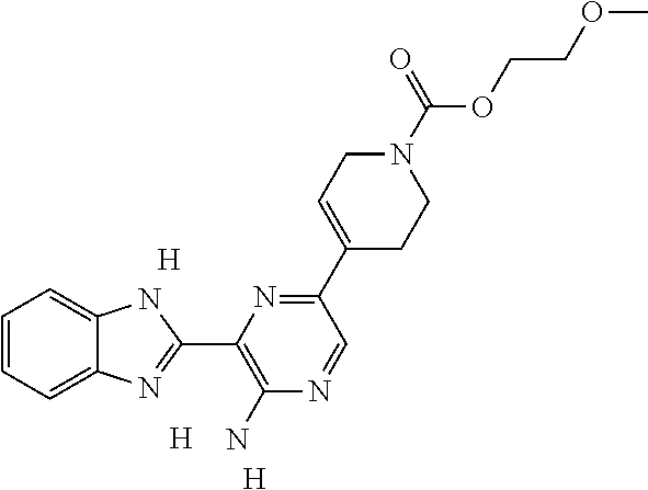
[H].[H].[H].C1=CC=C2C(=C1)NC(C1=C(N)N=CC(C3=CCN(C(=O)OCCOC)CC3)=N1)=N2
